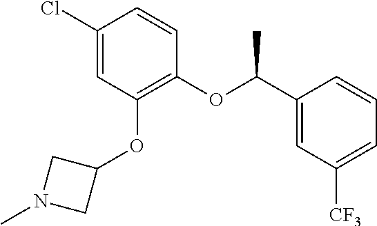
C1(OC(C2=CC([CF3])=CC=C2)C)=C(OC2CN(C)C2)C=C(Cl)C=C1
